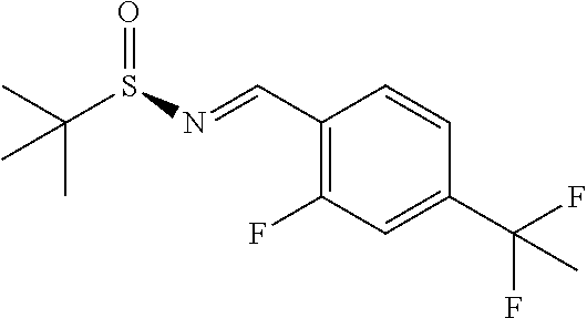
C1(C=NS(C(C)(C)C)=O)=C(F)C=C(C(F)(F)C)C=C1
